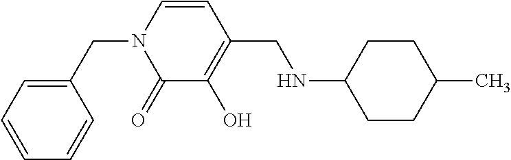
C1(CN2C(=O)C(O)=C(CNC3CCC(C)CC3)C=C2)=CC=CC=C1
